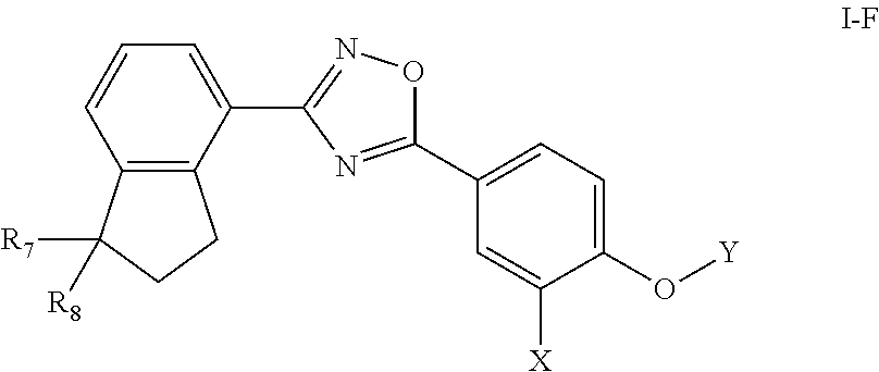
C1(C2=CC=C(O[Y])C([X])=C2)=NC(C2=CC=CC3=C2CCC3([R7])[R8])=NO1
